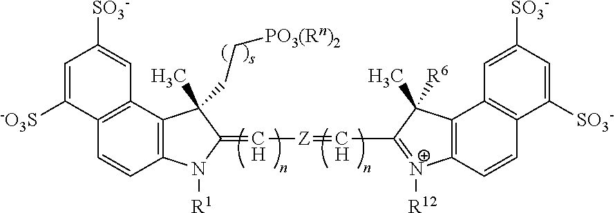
C12=C(C3=C(C=C1)N([R1])C(=C[Z]=CC1=[N+]([R12])C4=C(C1(C)[R6])C1=C(C=C4)C([SO3-])=CC([SO3-])=C1)C3(C)CC[PO3(Rn)2])C=C([SO3-])C=C2[-O3S]
